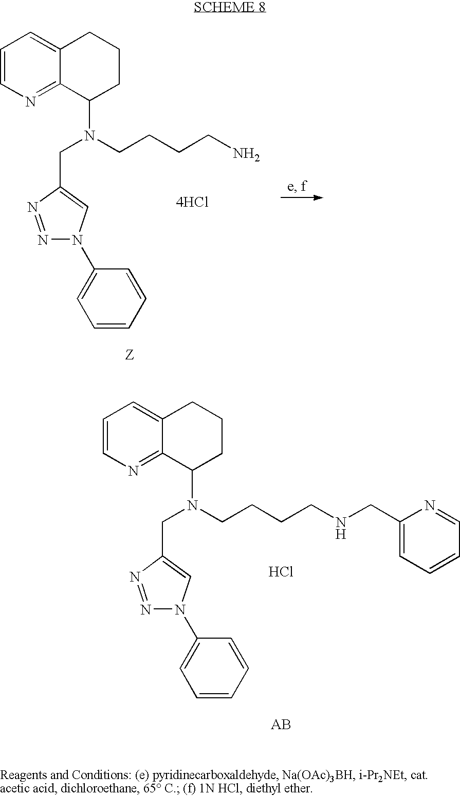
C1=CN=C2C(=C1)CCCC2N(CCCCN)CC1=CN(C2=CC=CC=C2)N=N1.[4HCl].C1=CN=C2C(=C1)CCCC2N(CCCCNCC1=CC=CC=N1)CC1=CN(C2=CC=CC=C2)N=N1.Cl
